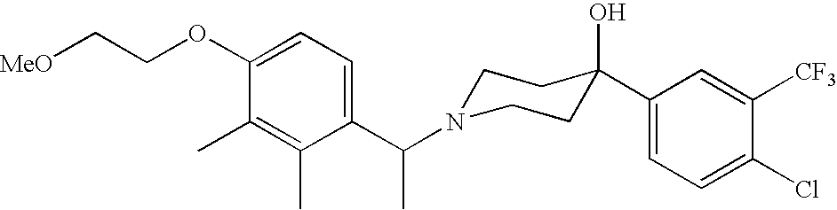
C1(C(N2CCC(O)(C3=CC=C(Cl)C([CF3])=C3)CC2)C)=CC=C(OCC[MeO])C(C)=C1C
